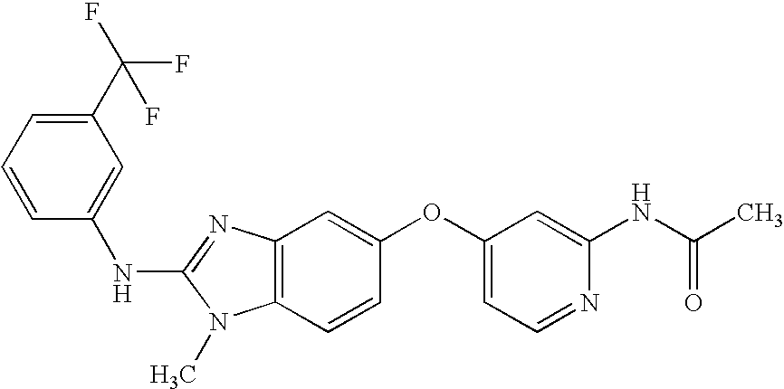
C1(C(F)(F)F)=CC=CC(NC2=NC3=C(N2C)C=CC(OC2=CC=NC(NC(C)=O)=C2)=C3)=C1
